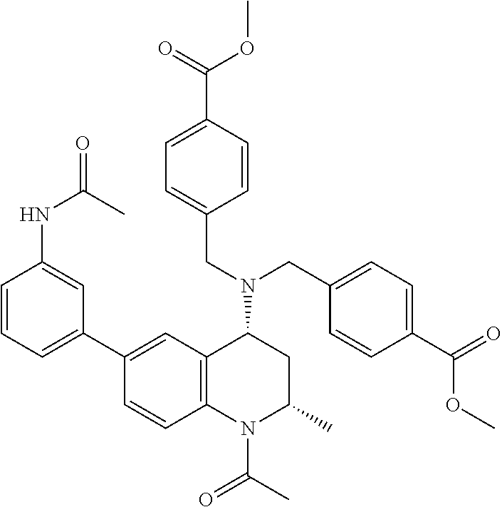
C(N(C1CC(C)N(C(C)=O)C2=C1C=C(C1=CC=CC(NC(=O)C)=C1)C=C2)CC1=CC=C(C(=O)OC)C=C1)C1=CC=C(C(OC)=O)C=C1
